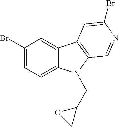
C1(Br)=CC=C2C(=C1)C1=C(C=NC(Br)=C1)N2CC1OC1
